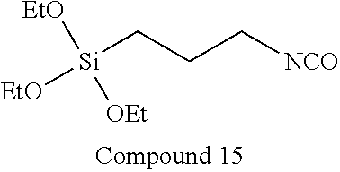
[Si](CCC[NCO])([EtO])([OEt])[EtO]
